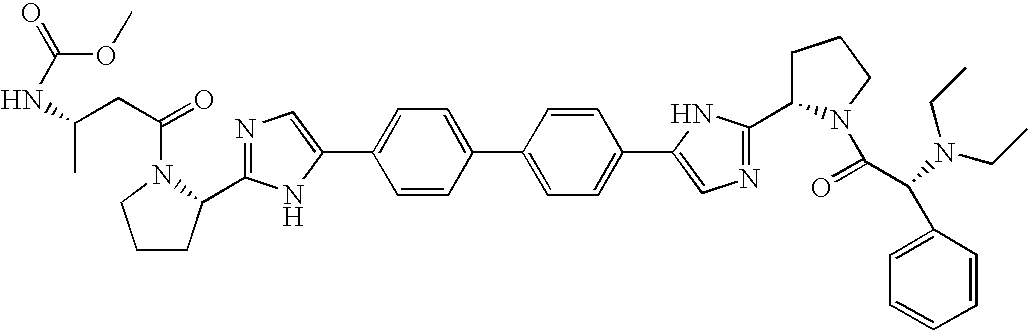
C1=CC(C2=CC=C(C3=CN=C(C4CCCN4C(=O)C(C4=CC=CC=C4)N(CC)CC)N3)C=C2)=CC=C1C1=CN=C(C2CCCN2C(CC(C)NC(=O)OC)=O)N1
